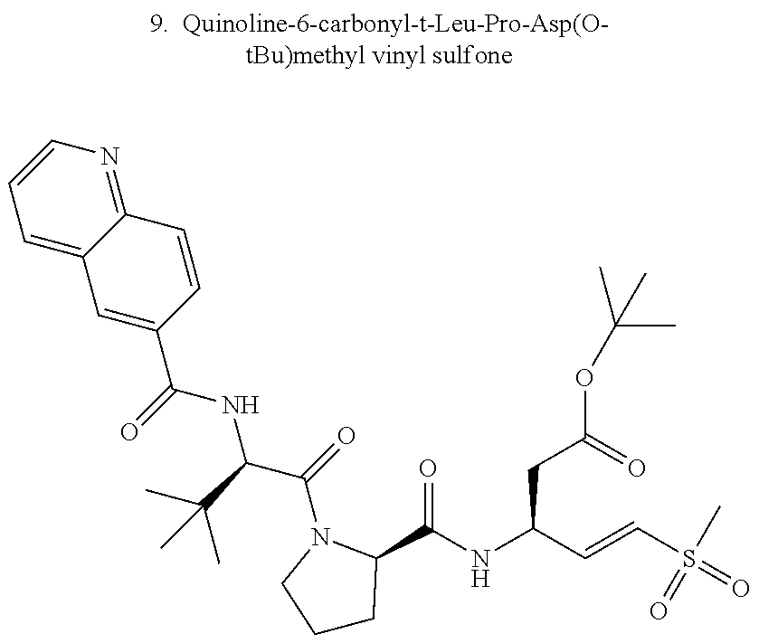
C1=C2C(=NC=C1)C=CC(C(=O)NC(C(=O)N1C(C(NC(C=CS(C)(=O)=O)CC(OC(C)(C)C)=O)=O)CCC1)C(C)(C)C)=C2
